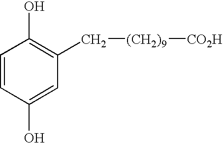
C1=CC(O)=CC(C[(CH2)9][CO2H])=C1O
